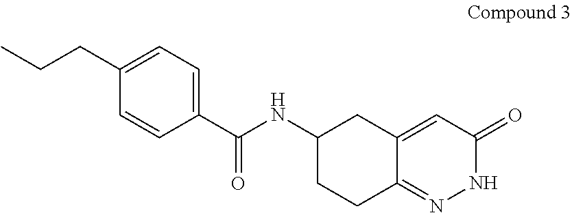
C1=C(CCC)C=CC(C(NC2CC3=CC(=O)NN=C3CC2)=O)=C1
